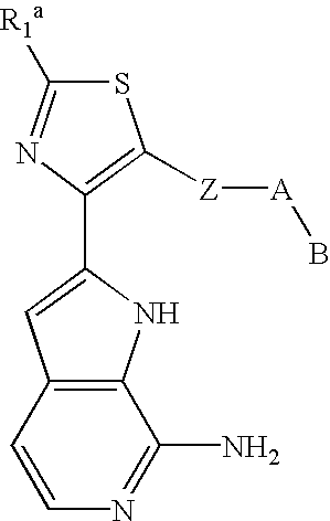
S1C([R1a])=NC(C2=CC3=C(N2)C(N)=NC=C3)=C1[Z][A]B
